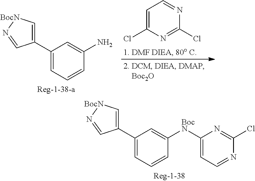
C1(C2=C[BocN]N=C2)=CC=CC([BocN]C2=CC=NC(Cl)=N2)=C1.C1(C2=C[BocN]N=C2)=CC=CC(N)=C1.C1=C(Cl)N=C(Cl)N=C1
